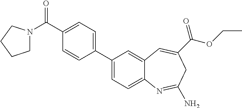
C1(C2=CC=C(C(N3CCCC3)=O)C=C2)=CC=C2C(=C1)C=C(C(OCC)=O)CC(N)=N2
